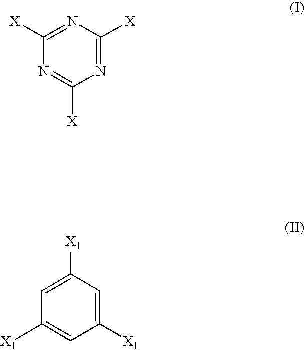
N1=C([X])N=C([X])N=C1[X].C1=C([X1])C=C([X1])C=C1[X1]
